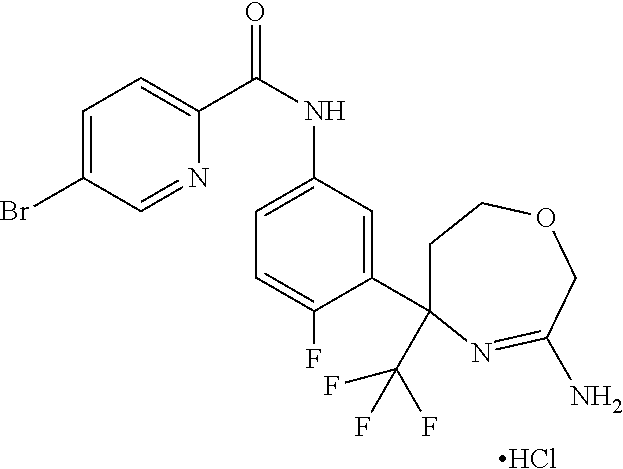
C1=C(Br)C=NC(C(=O)NC2=CC=C(F)C(C3(C(F)(F)F)CCOCC(N)=N3)=C2)=C1.Cl
